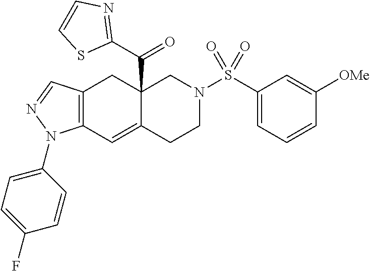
C12=C(C=C3C(C(C4=NC=CS4)=O)(C1)CN(S(C1=CC=CC([OMe])=C1)(=O)=O)CC3)N(C1=CC=C(F)C=C1)N=C2
